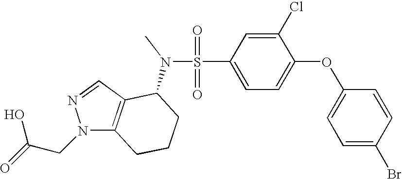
O=S(=O)(C1=CC=C(OC2=CC=C(Br)C=C2)C(Cl)=C1)N(C1C2=C(N(CC(=O)O)N=C2)CCC1)C
